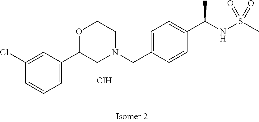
C1(Cl)=CC(C2CN(CC3=CC=C(C(NS(C)(=O)=O)C)C=C3)CCO2)=CC=C1.Cl
